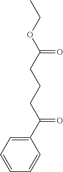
C1(C(CCCC(OCC)=O)=O)=CC=CC=C1
